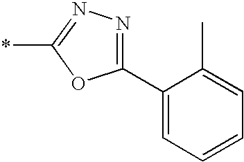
C1(C2=CC=CC=C2C)=NN=C(*)O1
